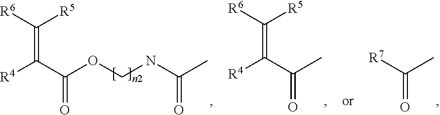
[R4]C(C(OCNC(C)=O)=O)=C([R6])[R5].[R4]C(C(C)=O)=C([R6])[R5].[R7]C(C)=O
